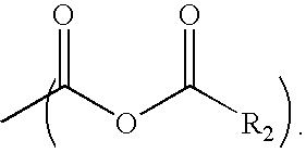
CC(OC([R2])=O)=O
